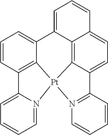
C1=CC2=C3C(=C1)C1=CC=CC4=CC=C5C(=C41)[Pt]3(N1=CC=CC=C21)N1=C5C=CC=C1
